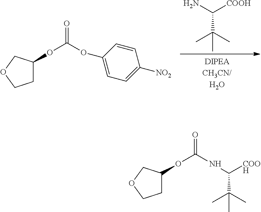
C1C(OC(OC2=CC=C([NO2])C=C2)=O)COC1.C(C(C)(C)C)(N)[COOH].C1C(OC(NC(C(C)(C)C)[COOH])=O)COC1
